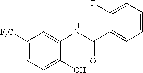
C1([F3C])=CC=C(O)C(NC(C2=CC=CC=C2F)=O)=C1
